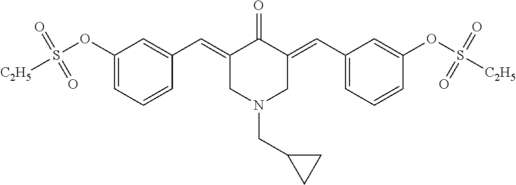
C1(OS([C2H5])(=O)=O)=CC=CC(C=C2C(=O)C(=CC3=CC=CC(OS([C2H5])(=O)=O)=C3)CN(CC3CC3)C2)=C1
